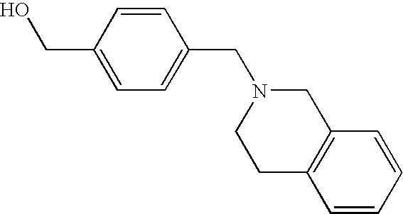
C1=CC(CO)=CC=C1CN1CCC2=C(C1)C=CC=C2
